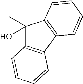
C1(C)(O)C2=C(C3=C1C=CC=C3)C=CC=C2
